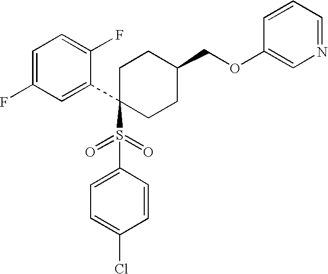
C1=C(F)C=C(C2(S(C3=CC=C(Cl)C=C3)(=O)=O)CCC(COC3=CN=CC=C3)CC2)C(F)=C1
